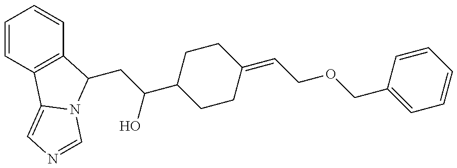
C1=CC2=C(C=C1)C(CC(O)C1CCC(=CCOCC3=CC=CC=C3)CC1)N1C2=CN=C1
